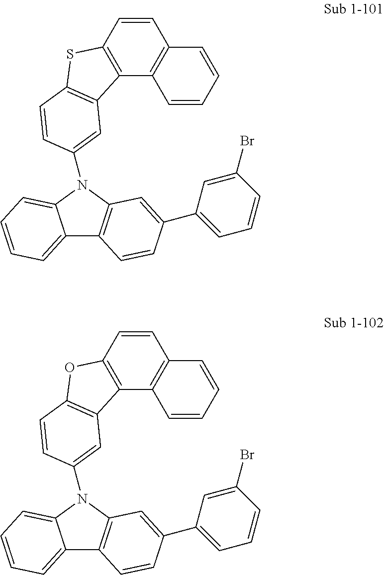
C12=C(C=CC3=C1C1=C(S3)C=CC(N3C4=C(C5=CC=CC=C53)C=CC(C3=CC=CC(Br)=C3)=C4)=C1)C=CC=C2.C12=C(C=CC3=C1C1=C(O3)C=CC(N3C4=C(C5=CC=CC=C53)C=CC(C3=CC=CC(Br)=C3)=C4)=C1)C=CC=C2
